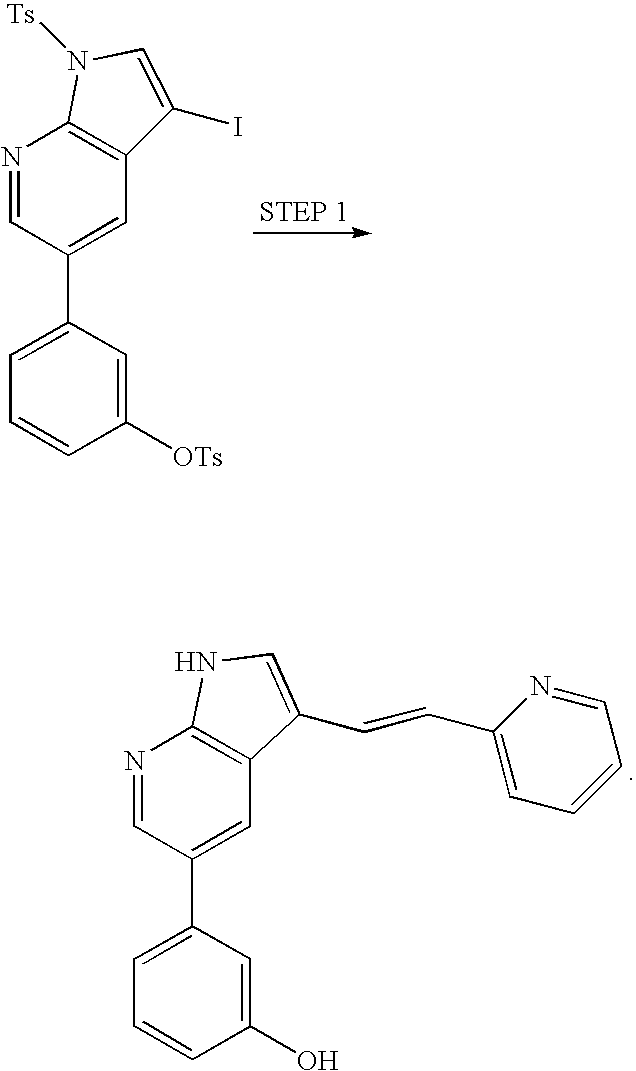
N1=CC(C2=CC=CC([OTs])=C2)=CC2=C1N([Ts])C=C2I.N1=CC(C2=CC=CC(O)=C2)=CC2=C1NC=C2C=CC1=CC=CC=N1
